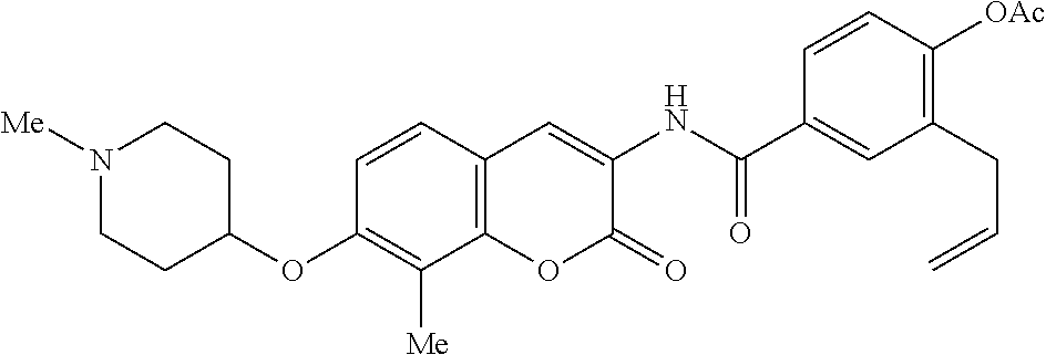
N1([Me])CCC(OC2=C([Me])C3=C(C=C2)C=C(NC(C2=CC(CC=C)=C([OAc])C=C2)=O)C(=O)O3)CC1
